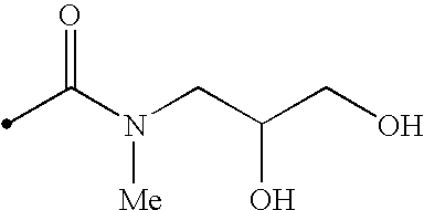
N([Me])(CC(O)CO)C(=O)C
